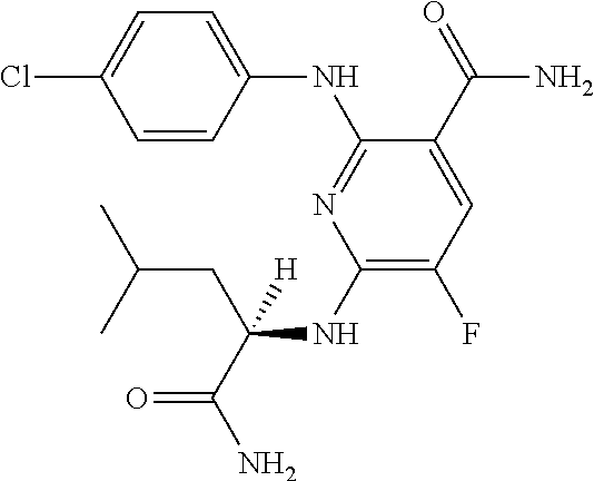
C1(Cl)=CC=C(NC2=NC(NC(C(=O)N)(CC(C)C)[H])=C(F)C=C2C(=O)N)C=C1
